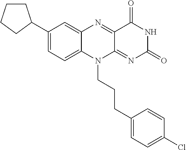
C1(C2CCCC2)=CC=C2C(=C1)N=C1C(=NC(=O)NC1=O)N2CCCC1=CC=C(Cl)C=C1
